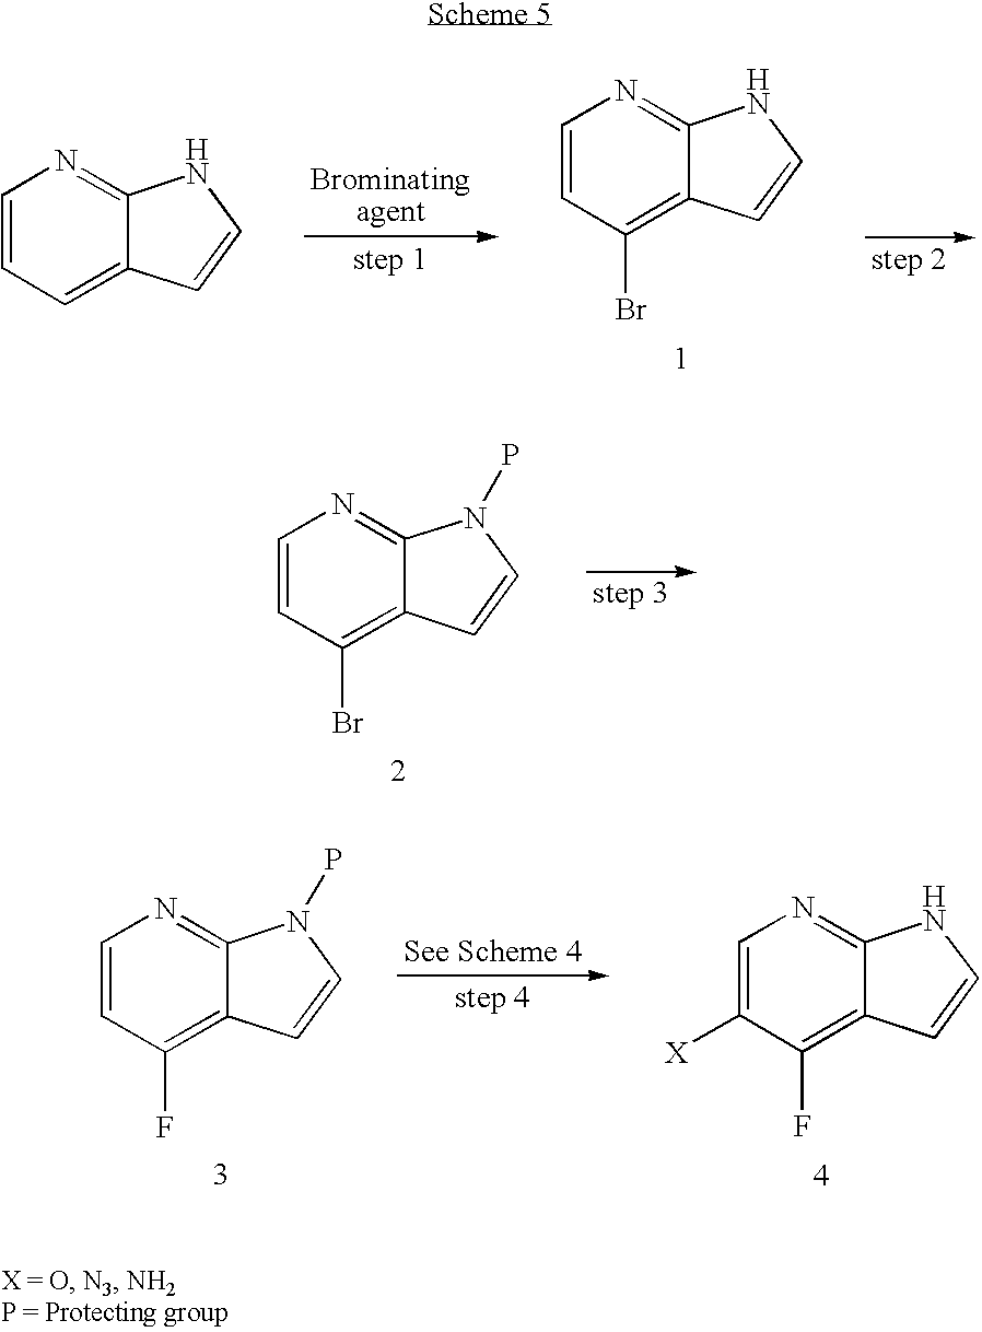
C1=CC(Br)=C2C(=N1)NC=C2.C1=CC=C2C(=N1)NC=C2.C1=CC(Br)=C2C(=N1)N(P)C=C2.C1=CC(F)=C2C(=N1)N(P)C=C2.C1=C([X])C(F)=C2C(=N1)NC=C2
